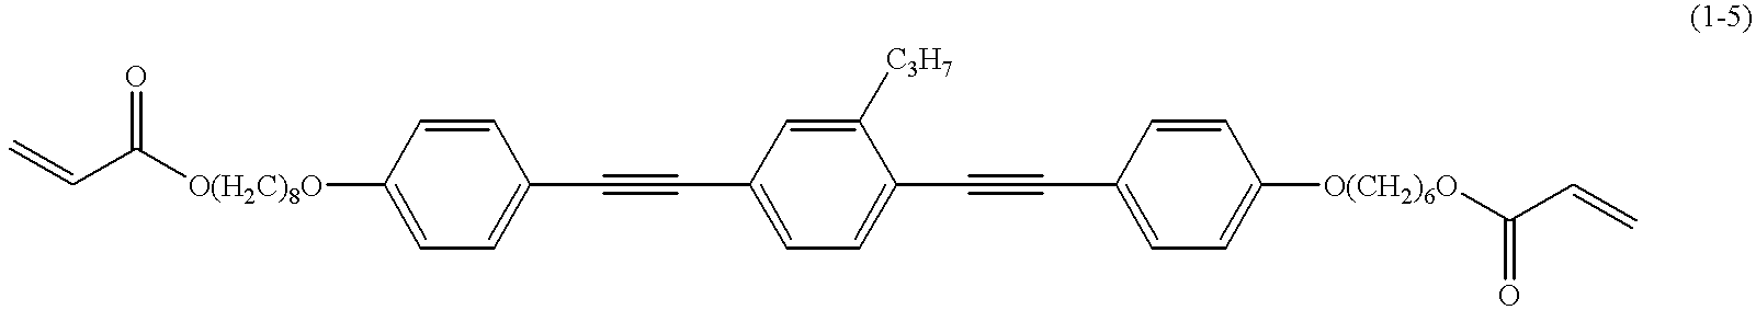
O=C(C=C)[O(H2C)8O]C1=CC=C(C#CC2=CC=C(C#CC3=CC=C([O(CH2)6O]C(C=C)=O)C=C3)C([C3H7])=C2)C=C1
